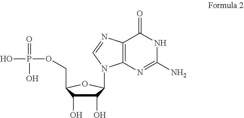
C12=C(N=C(N)NC1=O)N(C1C(O)C(O)C(COP(=O)(O)O)O1)C=N2
